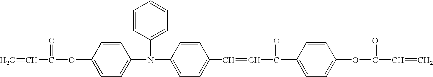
C1=C(N(C2=CC=C(C=CC(=O)C3=CC=C(OC(=O)C=C)C=C3)C=C2)C2=CC=CC=C2)C=CC(OC(=O)C=C)=C1
